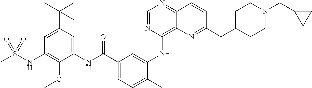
C1=NC(NC2=CC(C(NC3=CC(C(C)(C)C)=CC(NS(C)(=O)=O)=C3OC)=O)=CC=C2C)=C2C(=N1)C=CC(CC1CCN(CC3CC3)CC1)=N2
